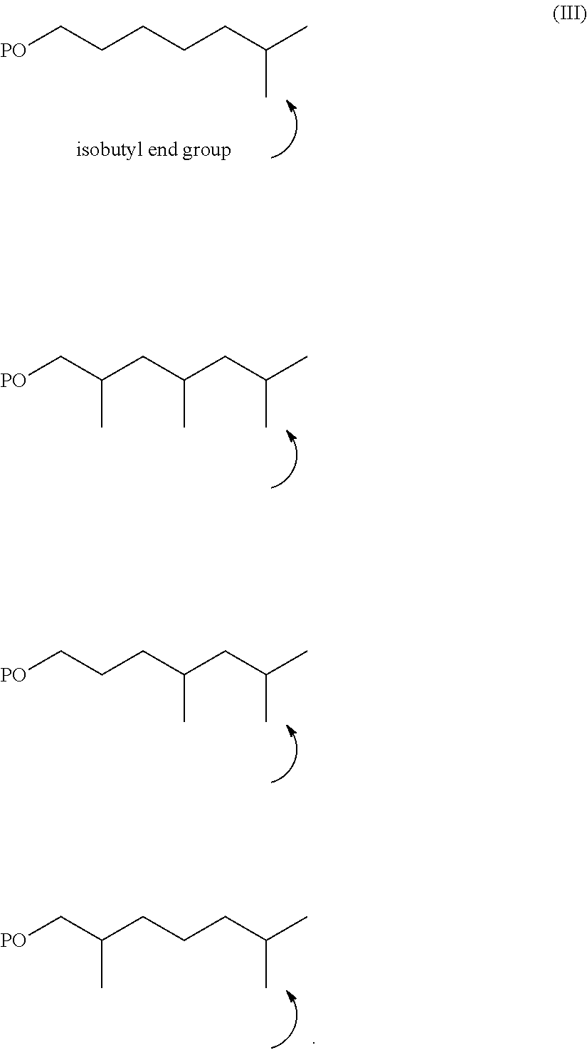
[PO]CCCCCC(C)C.[PO]CC(CC(CC(C)C)C)C.[PO]CCCC(CC(C)C)C.[PO]CC(CCCC(C)C)C
